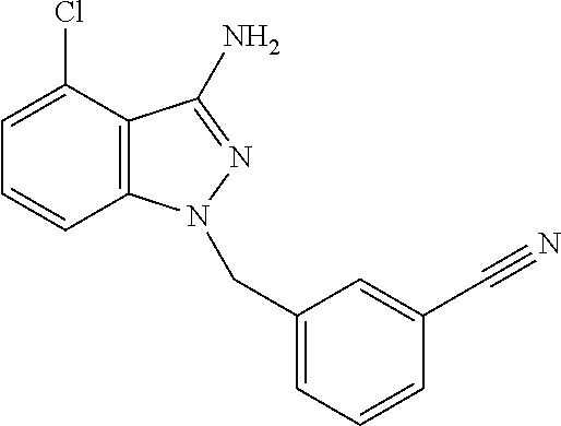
C1=C(Cl)C2=C(C=C1)N(CC1=CC=CC(C#N)=C1)N=C2N
